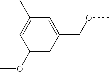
CC1=CC(OC)=CC(COC)=C1
